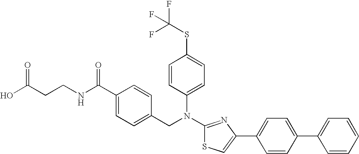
C1(C(NCCC(O)=O)=O)=CC=C(CN(C2=NC(C3=CC=C(C4=CC=CC=C4)C=C3)=CS2)C2=CC=C(SC(F)(F)F)C=C2)C=C1
